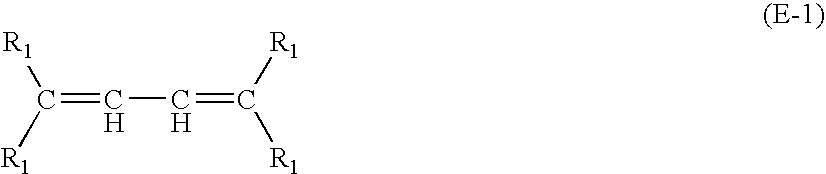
C(=CC=C([R1])[R1])([R1])[R1]
